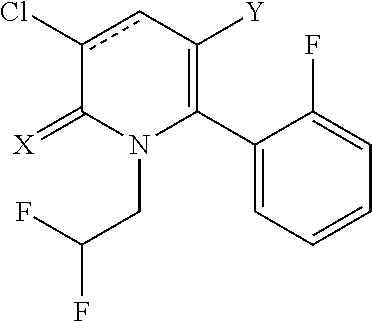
C1(C2=C([Y])cc(Cl)C(=[X])N2CC(F)F)=CC=CC=C1F
